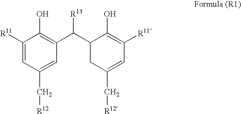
C1([R11])=CC(C[R12])=CC(C(C2CC(C[R12])=CC([R11])=C2O)[R13])=C1O
